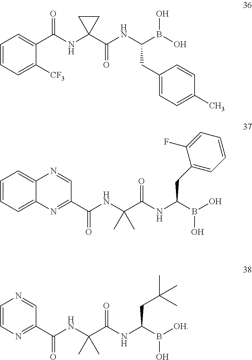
C1(C(NC2(C(NC(B(O)O)CC3=CC=C(C)C=C3)=O)CC2)=O)=CC=CC=C1[CF3].C1(C(NC(C(NC(B(O)O)CC2=CC=CC=C2F)=O)(C)C)=O)=NC2=CC=CC=C2N=C1.C1(C(NC(C(NC(B([OH])O)CC(C)(C)C)=O)(C)C)=O)=NC=CN=C1
